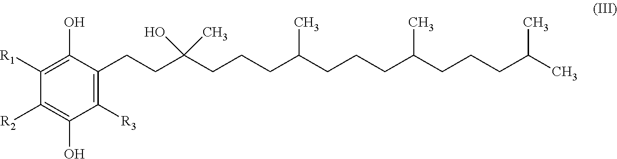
C1([R1])=C(O)C(CCC(CCCC(CCCC(CCCC(C)C)C)C)(O)C)=C([R3])C(O)=C1[R2]
